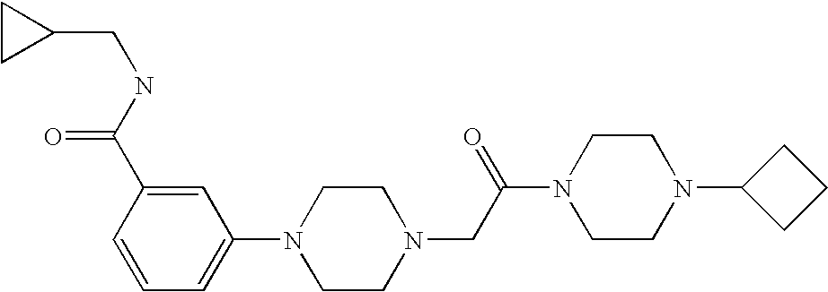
C1(CNC(C2=CC(N3CCN(CC(N4CCN(C5CCC5)CC4)=O)CC3)=CC=C2)=O)CC1
